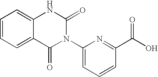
C1=CC=C2C(=C1)NC(=O)N(C1=CC=CC(C(O)=O)=N1)C2=O
